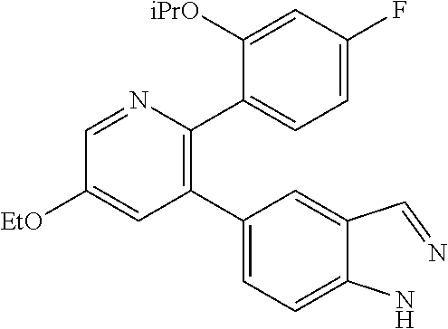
C1(C2=CC=C(N)C(C=N)=C2)=C(C2=CC=C(F)C=C2[iPrO])N=CC([EtO])=C1
